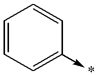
C1=CC=C(->*)C=C1
